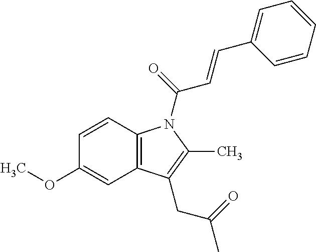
C12=C(C=C(OC)C=C1)C(CC(=O)C)=C(C)N2C(C=CC1=CC=CC=C1)=O
